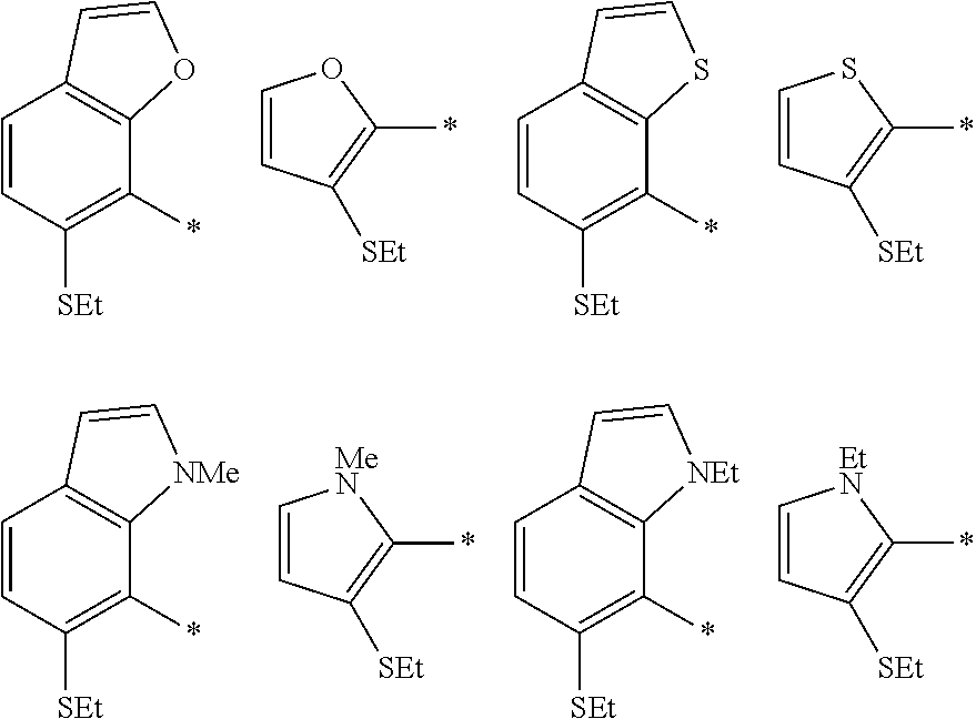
C1=CC([SEt])=C(*)C2=C1C=CO2.C1=CC([SEt])=C(*)O1.C1=CC([SEt])=C(*)C2=C1C=CS2.C1=CC([SEt])=C(*)S1.C1=CC([SEt])=C(*)C2=C1C=C[NMe]2.C1=CC([SEt])=C(*)[MeN]1.C1=CC([SEt])=C(*)C2=C1C=C[NEt]2.C1=CC([SEt])=C(*)[EtN]1
